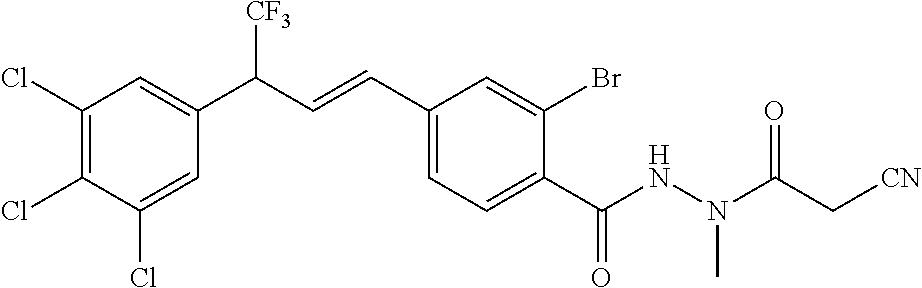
C1(Cl)=C(Cl)C(Cl)=CC(C(C=CC2=CC=C(C(NN(C(C[CN])=O)C)=O)C(Br)=C2)[CF3])=C1
